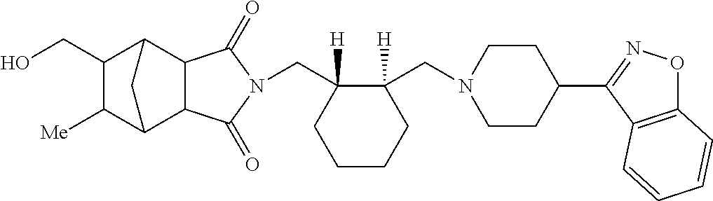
C(C1([H])CCCCC1(CN1CCC(C2=NOC3=C2C=CC=C3)CC1)[H])N1C(=O)C2C3C([Me])C(CO)C(C2C1=O)C3
